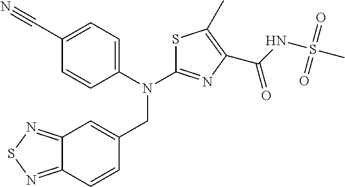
C12=NSN=C1C=CC(CN(C1=NC(C(NS(C)(=O)=O)=O)=C(C)S1)C1=CC=C(C#N)C=C1)=C2
